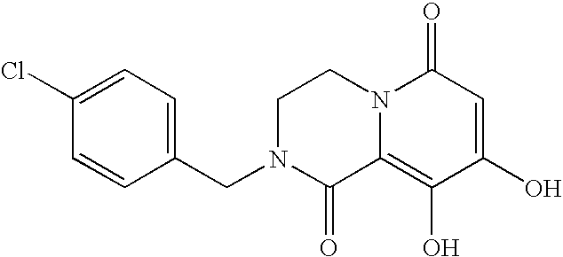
C1N(CC2=CC=C(Cl)C=C2)C(=O)C2=C(O)C(O)=CC(=O)N2C1
